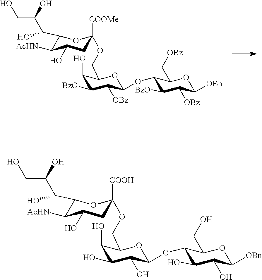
C1(C(C(O)CO)O)C([AcHN])C(O)CC([COOMe])(OCC2C(O)C([BzO])C([OBz])C(OC3C([BzO])C([OBz])C([OBn])OC3C[OBz])O2)O1.C1(C(C(O)CO)O)C([AcHN])C(O)CC([COOH])(OCC2C(O)C(O)C(O)C(OC3C(O)C(O)C([OBn])OC3CO)O2)O1
